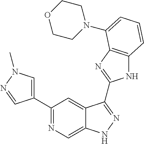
C1(C2=NC=C3C(=C2)C(C2=NC4=C(N2)C=CC=C4N2CCOCC2)=NN3)=CN(C)N=C1
